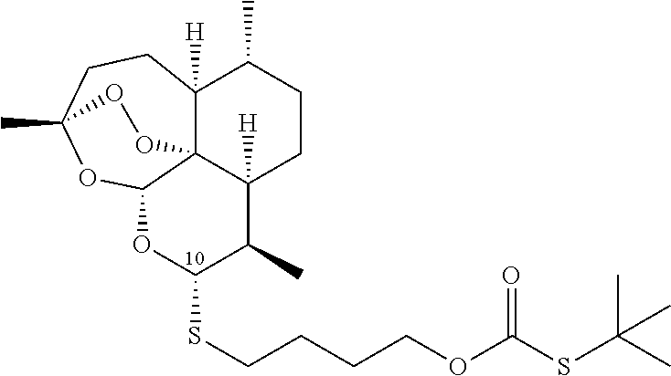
C12([H])C34C([H])(CCC1C)C(C)C(SCCCCOC(=O)SC(C)(C)C)OC3OC(C)(CC2)OO4
